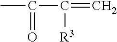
CC(=O)C(=C)[R3]
